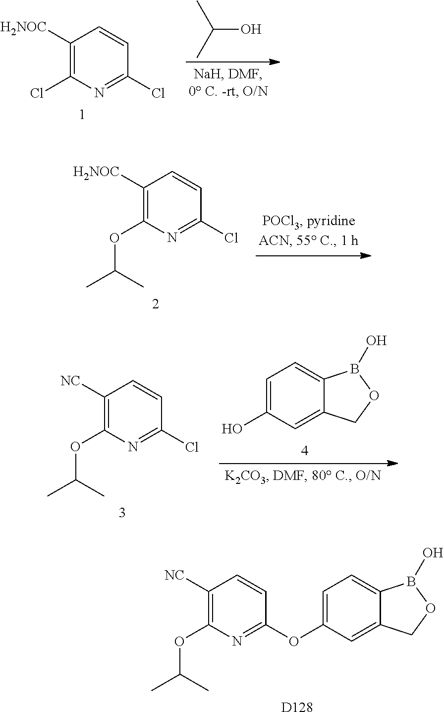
C1([H2NOC])=C(Cl)N=C(Cl)C=C1.OC(C)C.C1([H2NOC])=C(OC(C)C)N=C(Cl)C=C1.C1=C(O)C=C2C(=C1)B(O)OC2.C1([NC])=C(OC(C)C)N=C(Cl)C=C1.C1([NC])=C(OC(C)C)N=C(OC2=CC=C3C(=C2)COB3O)C=C1.[D128]
